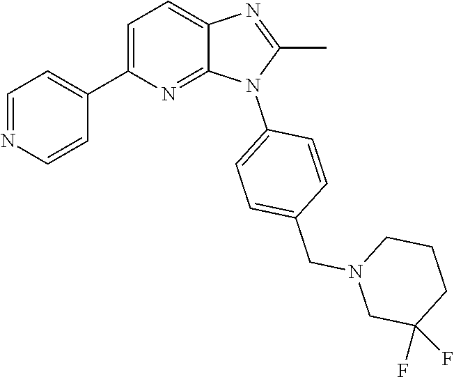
C1(C)=NC2=CC=C(C3=CC=NC=C3)N=C2N1C1=CC=C(CN2CC(F)(F)CCC2)C=C1
